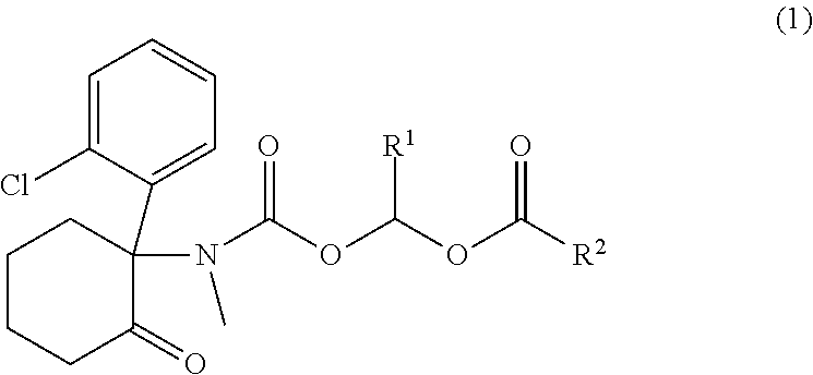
C1=C(Cl)C(C2(N(C)C(OC(OC([R2])=O)[R1])=O)CCCCC2=O)=CC=C1
